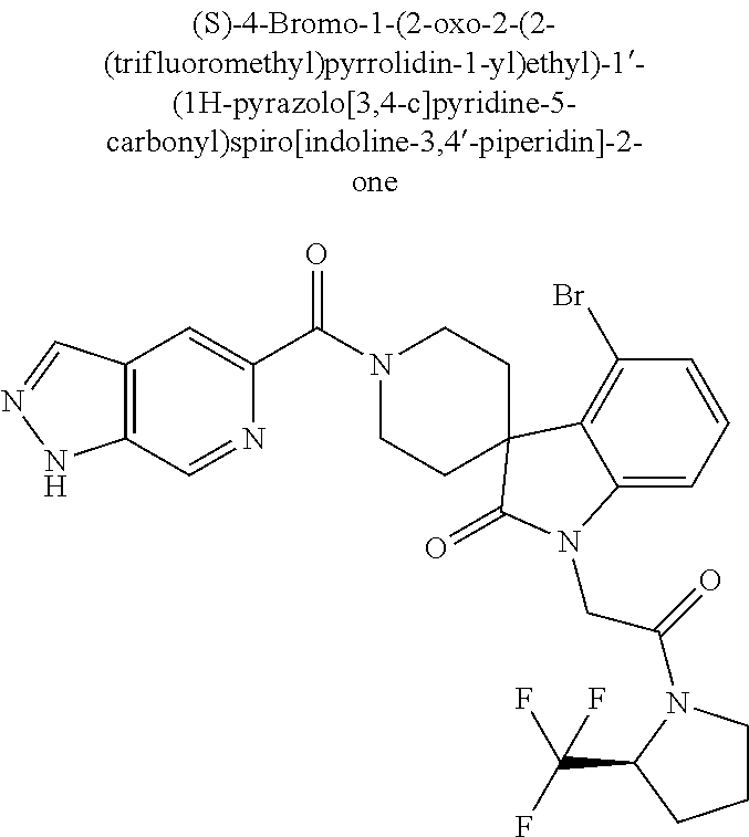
N1(C(C2=CC3=C(C=N2)NN=C3)=O)CCC2(CC1)C1=C(Br)C=CC=C1N(CC(=O)N1CCCC1C(F)(F)F)C2=O
